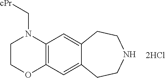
C1COC2=C(N1C[cPr])C=C1C(=C2)CCNCC1.[2HCl]
